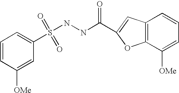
C1=CC([OMe])=CC(S(NNC(=O)C2=CC3=C(C([OMe])=CC=C3)O2)(=O)=O)=C1
